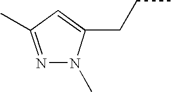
N1=C(C)C=C(CCC)N1C
